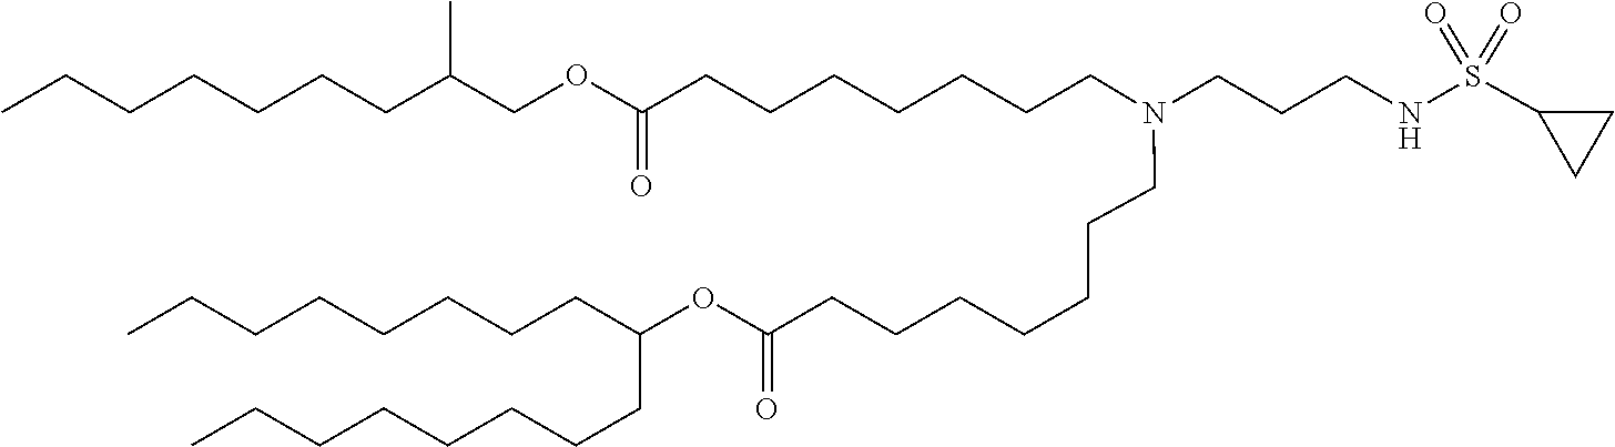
C(CCCC(CCCCCCCC)OC(=O)CCCCCCCN(CCCNS(=O)(=O)C1CC1)CCCCCCCC(OCC(CCCCCCC)C)=O)CCCC
